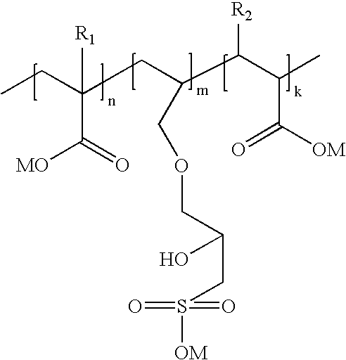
CCC(CC(C(C(C)C([OM])=O)[R2])COCC(O)CS(=O)(=O)[OM])([R1])C(=O)[MO]
